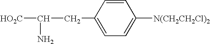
[HO2C]C(CC1=CC=C([N(CH2CH2Cl)2])C=C1)N
